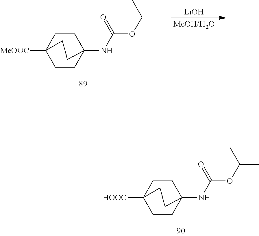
[MeOH/H2O].[MeOOC]C12CCC(NC(OC(C)C)=O)(CC1)CC2.[LiOH].[HOOC]C12CCC(NC(OC(C)C)=O)(CC1)CC2
